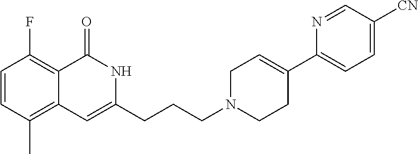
C1=CC(C)=C2C(=C1F)C(=O)NC(CCCN1CCC(C3=CC=C([CN])C=N3)=CC1)=C2
